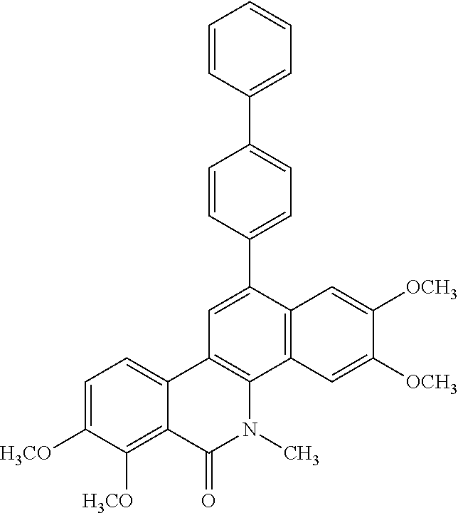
C1=CC(C2=CC3=C(C4=C2C=C([OCH3])C([OCH3])=C4)N(C)C(=O)C2=C([H3CO])C([H3CO])=CC=C32)=CC=C1C1=CC=CC=C1
